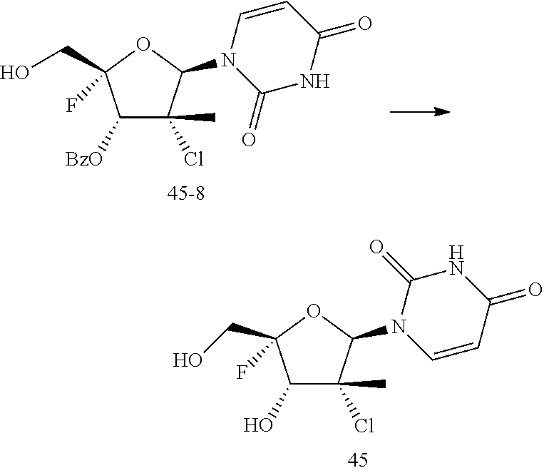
C1([BzO])C(Cl)(C)C(N2C(=O)NC(=O)C=C2)OC1(CO)F.C1(O)C(Cl)(C)C(N2C=CC(=O)NC2=O)OC1(CO)F
